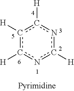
c1([H])c([H])nc([H])nc1[H]
